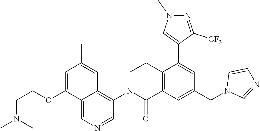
C1N(C2=C3C(=CN=C2)C(OCCN(C)C)=CC(C)=C3)C(=O)C2=C(C1)C(C1=CN(C)N=C1[CF3])=CC(CN1C=NC=C1)=C2
